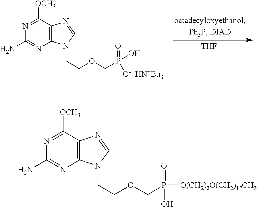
[THF].N1=C([OCH3])C2=C(N=C1N)N(CCOCP([O-  HN+Bu3])(=O)O)C=N2.N1=C([OCH3])C2=C(N=C1N)N(CCOCP([O(CH2)2O(CH2)17CH3])(=O)O)C=N2
